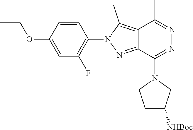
C1=C(OCC)C=CC(N2N=C3C(=C2C)C(C)=NN=C3N2CCC([NHBoc])C2)=C1F
